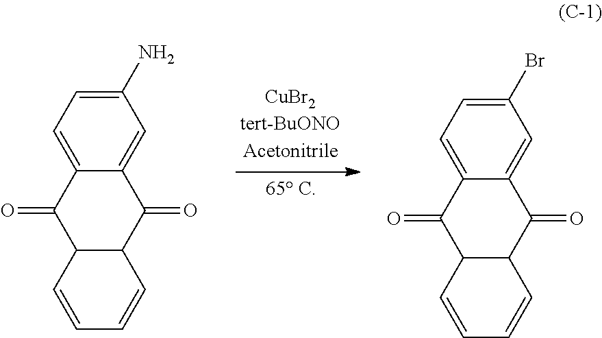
C1(N)=CC=C2C(=C1)C(=O)C1C(C2=O)C=CC=C1.C1(Br)=CC=C2C(=C1)C(=O)C1C(C2=O)C=CC=C1
